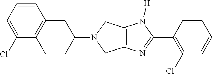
C12=C(N([H])C(C3=C(Cl)C=CC=C3)=N1)CN(C1CC3=C(CC1)C(Cl)=CC=C3)C2
